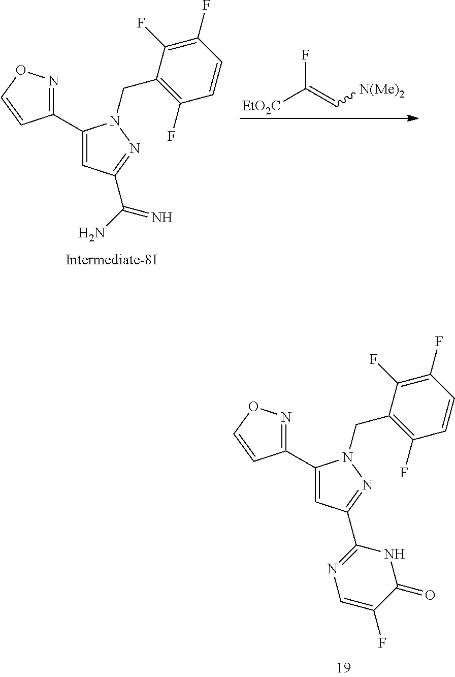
[EtO2C]C(=C[N(Me)2])F.C1(C2=NOC=C2)=CC(C(N)=N)=NN1CC1=C(F)C=CC(F)=C1F.C1(C2=NOC=C2)=CC(C2=NC=C(F)C(=O)N2)=NN1CC1=C(F)C=CC(F)=C1F
